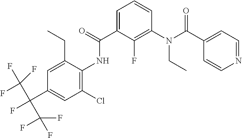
C1=C(C(NC2=C(Cl)C=C(C(F)(C(F)(F)F)C(F)(F)F)C=C2CC)=O)C(F)=C(N(C(C2=CC=NC=C2)=O)CC)C=C1
